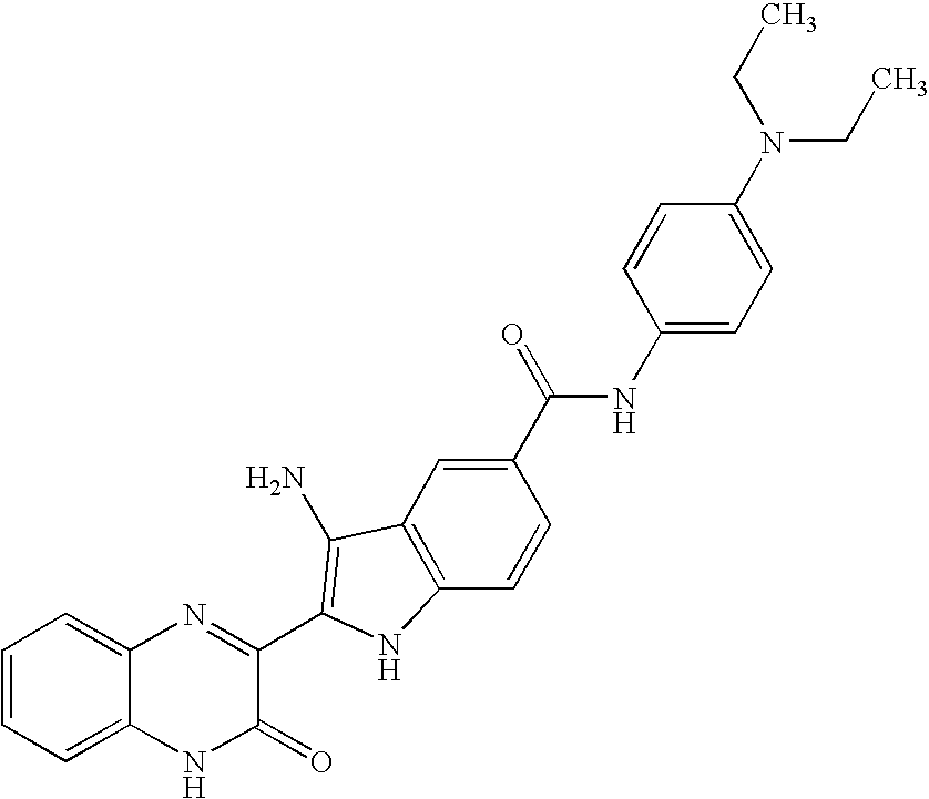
C1=C2C(=CC=C1)N=C(C1=C(N)C3=C(C=CC(C(=O)NC4=CC=C(N(CC)CC)C=C4)=C3)N1)C(=O)N2
